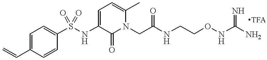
C1=C(C=C)C=CC(S(NC2=CC=C(C)N(CC(=O)NCCONC(N)=N)C2=O)(=O)=O)=C1
